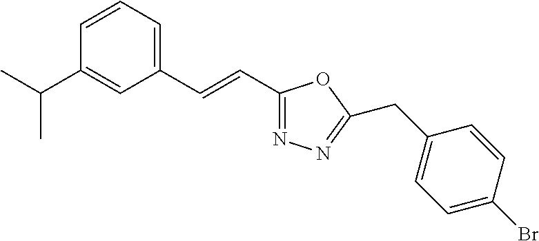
C1=CC=C(C=CC2=NN=C(CC3=CC=C(Br)C=C3)O2)C=C1C(C)C
